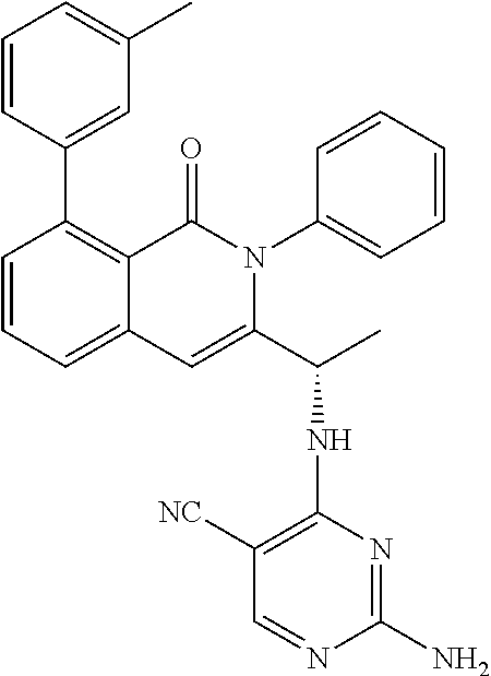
C1=CC(C2=C3C(=CC=C2)C=C(C(C)NC2=C([NC])C=NC(N)=N2)N(C2=CC=CC=C2)C3=O)=CC(C)=C1
